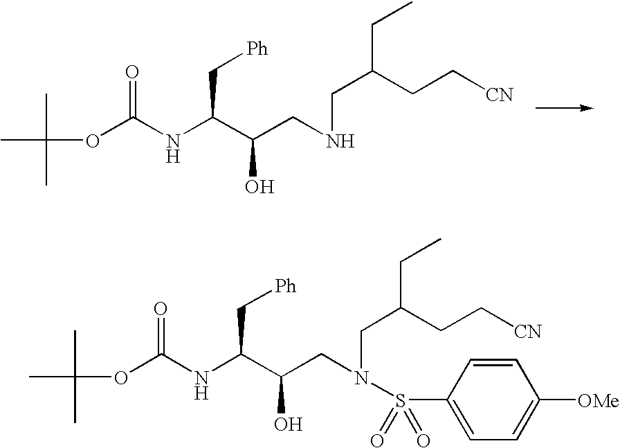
CC(C)(C)OC(NC(C(CNCC(CC[CN])CC)O)C[Ph])=O.CC(C)(C)OC(NC(C(CN(CC(CC[CN])CC)S(C1=CC=C([OMe])C=C1)(=O)=O)O)C[Ph])=O
